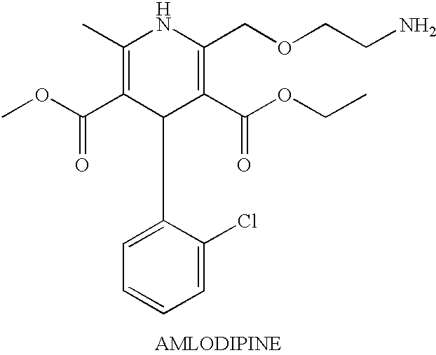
COC(=O)C1=C(C)NC(COCCN)=C(C(OCC)=O)C1C1=CC=CC=C1Cl
